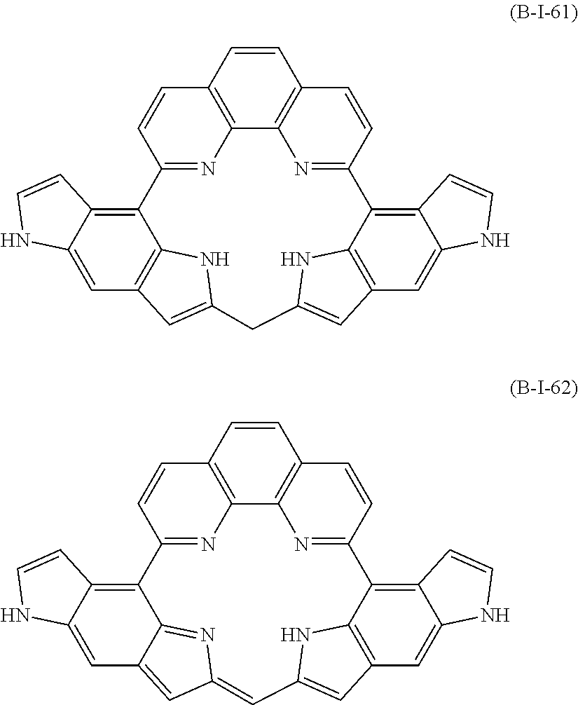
C12=C3C=CC4=C1N=C(C=C4)C1=C4C(=CC5=C1NC(=C5)CC1=CC5=C(C(=C6C(=C5)NC=C6)C(=N2)C=C3)N1)NC=C4.C12=C3C=CC4=C1N=C(C=C4)C1=C4C(=CC5=C1NC(=C5)C=C1C=C5C=C6C(=C(C(=N2)C=C3)C5=N1)C=CN6)NC=C4
